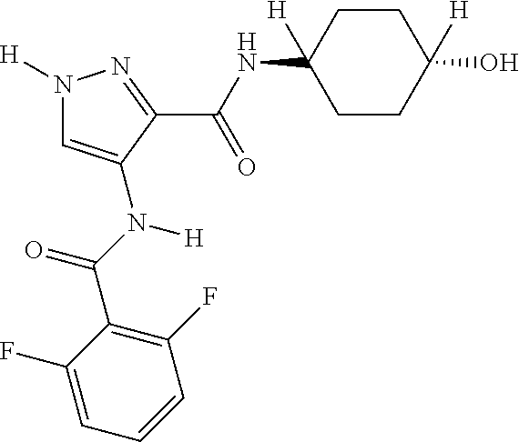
N1([H])C=C(N([H])C(=O)C2=C(F)C=CC=C2F)C(C(=O)NC2([H])CCC(O)([H])CC2)=N1
